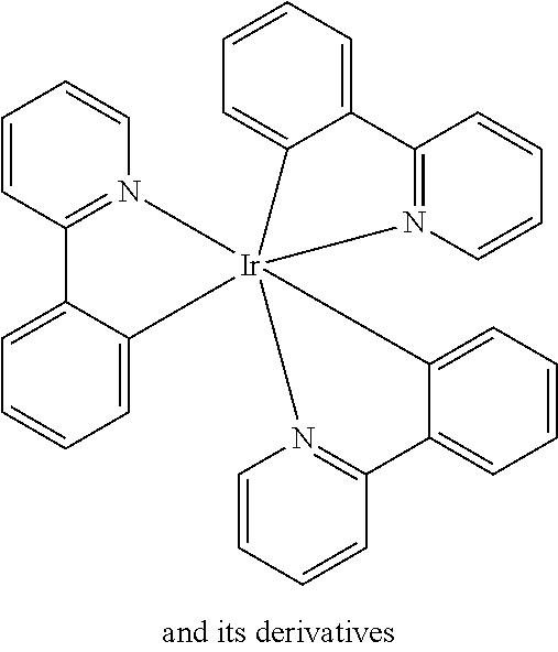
C1=CC2=N(C=C1)[Ir]13(C4=CC=CC=C24)(N2=C(C=CC=C2)C2=CC=CC=C21)C1=CC=CC=C1C1=N3C=CC=C1
